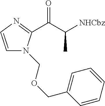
C1=CN=C(C(C([NHCbz])C)=O)N1COCC1=CC=CC=C1
